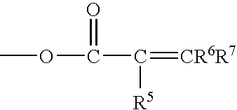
COC(C(=[CR6R7])[R5])=O
